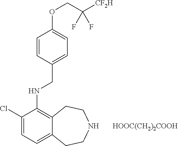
C1=CC(CNC2=C3C(=CC=C2Cl)CCNCC3)=CC=C1OCC([CF2H])(F)F.[HOOC(CH2)2COOH]
